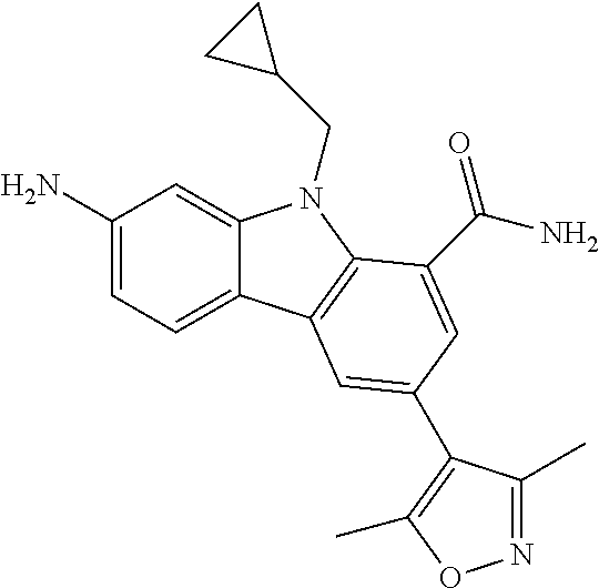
C12=CC(N)=CC=C1C1=C(N2CC2CC2)C(C(=O)N)=CC(C2=C(C)ON=C2C)=C1
